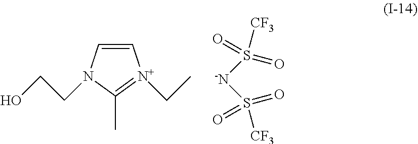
C1=CN(CCO)C(C)=[N+]1CC.S([-N]S([CF3])(=O)=O)(=O)(=O)[CF3]
